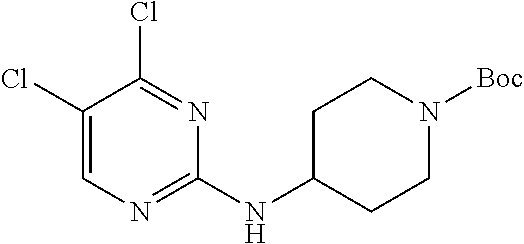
N1=C(NC2CCN([Boc])CC2)N=C(Cl)C(Cl)=C1
